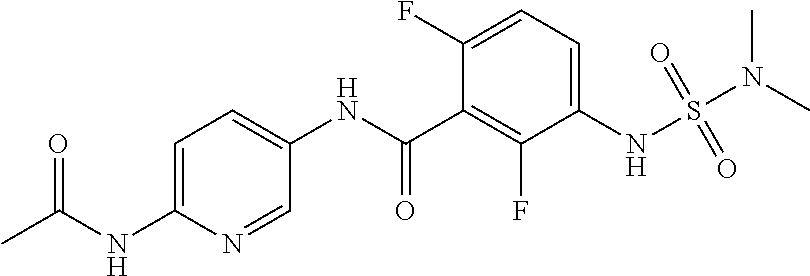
C1=C(NC(C)=O)N=CC(NC(C2=C(F)C(NS(N(C)C)(=O)=O)=CC=C2F)=O)=C1
